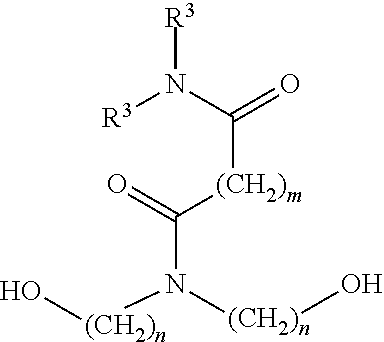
[(CH2)m](C(N([(CH2)n]O)[(CH2)n]O)=O)C(=O)N([R3])[R3]
